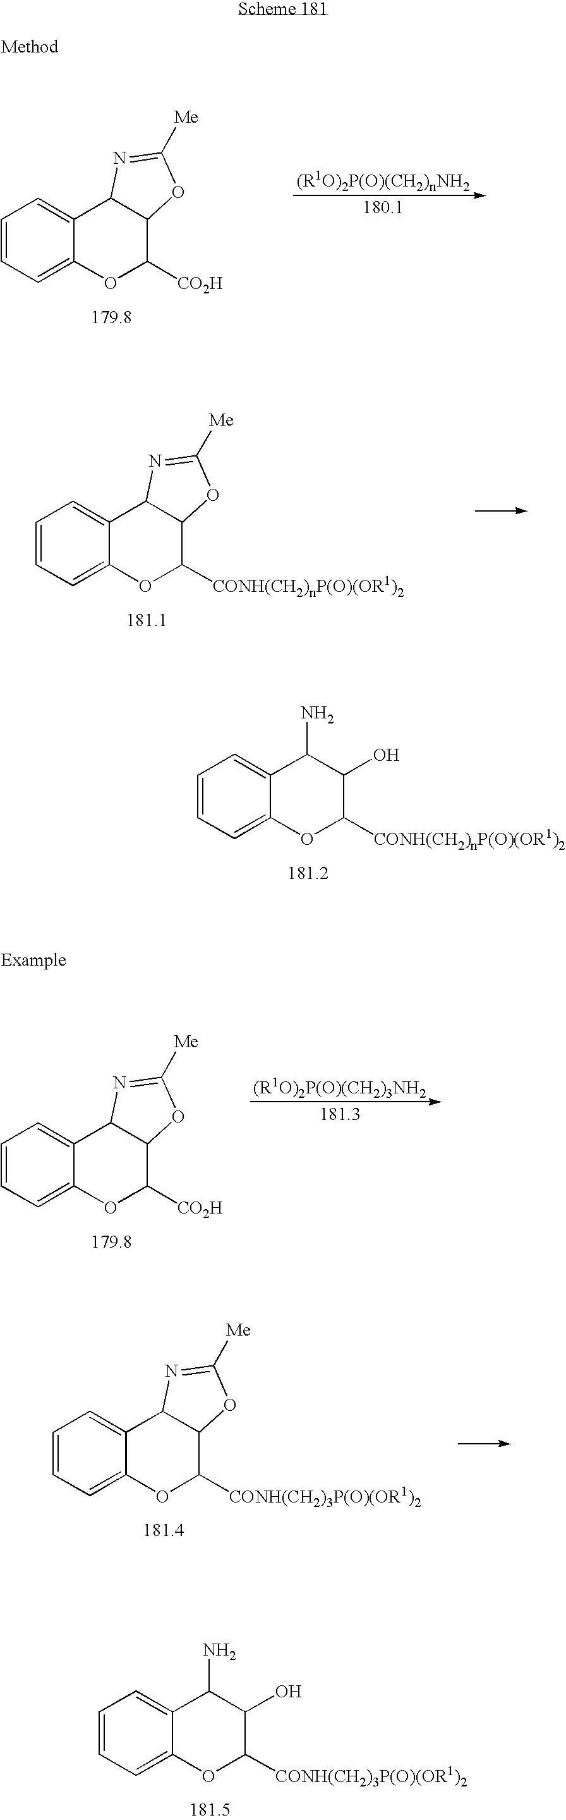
C1=CC=C2C(=C1)C1C(C([CO2H])O2)OC([Me])=N1.C1=CC=C2C(=C1)C1C(C([CONH(CH2)nP(O)(OR1)2])O2)OC([Me])=N1.C1=CC=C2C(=C1)C(N)C(O)C([CONH(CH2)nP(O)(OR1)2])O2.C1=CC=C2C(=C1)C1C(C([CO2H])O2)OC([Me])=N1.C1=CC=C2C(=C1)C1C(C([CONH(CH2)3P(O)(OR1)2])O2)OC([Me])=N1.C1=CC=C2C(=C1)C(N)C(O)C([CONH(CH2)3P(O)(OR1)2])O2
